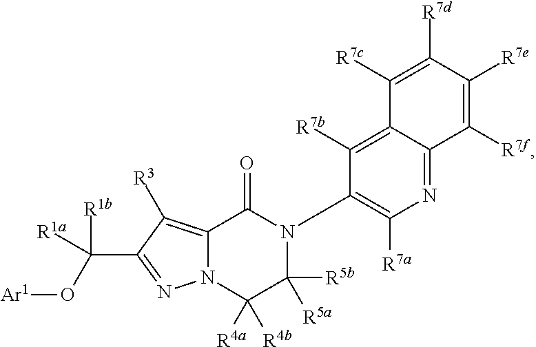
N12C(=C([R3])C(C([R1a])(O[Ar1])[R1b])=N1)C(=O)N(C1=C([R7a])N=C3C(=C1[R7b])C([R7c])=C([R7d])C([R7e])=C3[R7f])C([R5a])([R5b])C2([R4a])[R4b]
